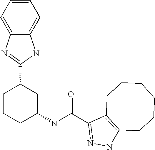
N1N=C(C(NC2CC(C3=NC4=CC=CC=C4N3)CCC2)=O)C2=C1CCCCCC2
